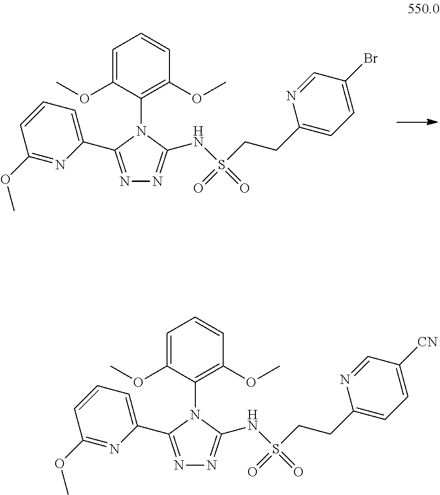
N1=C(C2=CC=CC(OC)=N2)N(C2=C(OC)C=CC=C2OC)C(NS(CCC2=CC=C([CN])C=N2)(=O)=O)=N1.N1=C(C2=CC=CC(OC)=N2)N(C2=C(OC)C=CC=C2OC)C(NS(CCC2=CC=C(Br)C=N2)(=O)=O)=N1
